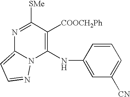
N1=C([SMe])C([COOCH2Ph])=C(NC2=CC([CN])=CC=C2)N2C1=CC=N2
